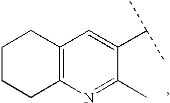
C1CCC2=C(C1)C=C(C(C)C)C(C)=N2
